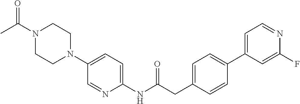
N1(C(C)=O)CCN(C2=CC=C(NC(CC3=CC=C(C4=CC=NC(F)=C4)C=C3)=O)N=C2)CC1
